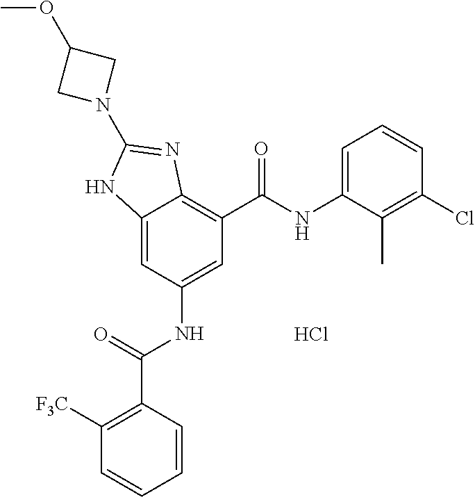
C12=CC(NC(C3=C([F3C])C=CC=C3)=O)=CC(C(NC3=CC=CC(Cl)=C3C)=O)=C1N=C(N1CC(OC)C1)N2.Cl
